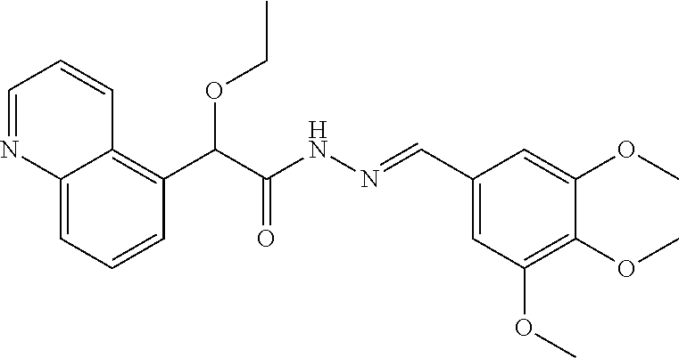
C(C(NN=CC1=CC(OC)=C(OC)C(OC)=C1)=O)(OCC)C1=C2C(=CC=C1)N=CC=C2
